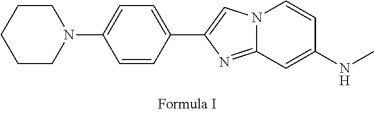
N12C(=NC(C3=CC=C(N4CCCCC4)C=C3)=C1)C=C(NC)C=C2
